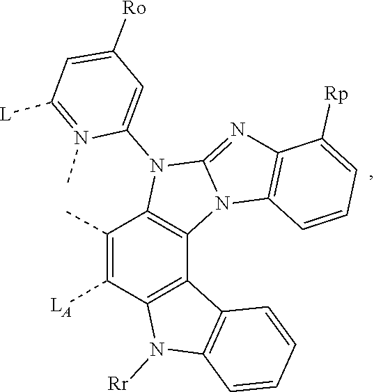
C1=C([Ro])C=C(N2C3=C(C4=C(C([LA])=C3C)N([Rr])C3=C4C=CC=C3)N3C2=NC2=C3C=CC=C2[Rp])N(C)=C1[L]
